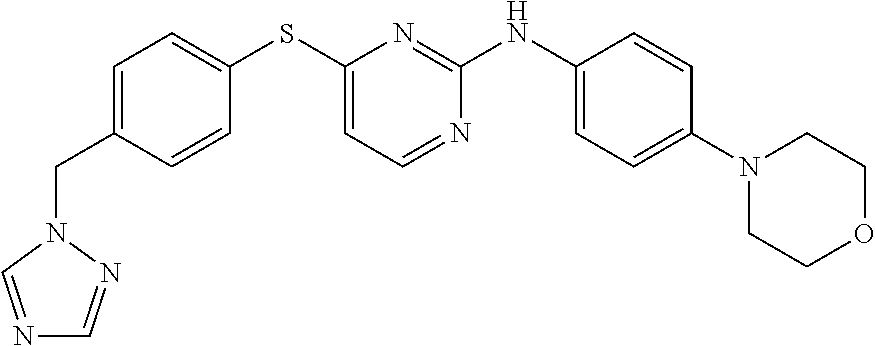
C1=C(CN2C=NC=N2)C=CC(SC2=CC=NC(NC3=CC=C(N4CCOCC4)C=C3)=N2)=C1
